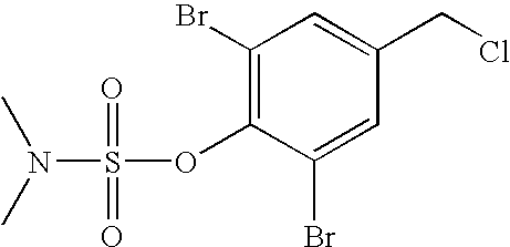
C1(Br)=CC(CCl)=CC(Br)=C1OS(=O)(=O)N(C)C
